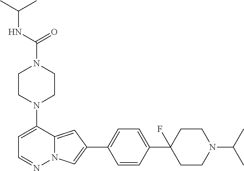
N1(C2=CC=NN3C2=CC(C2=CC=C(C4(F)CCN(C(C)C)CC4)C=C2)=C3)CCN(C(=O)NC(C)C)CC1
